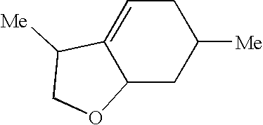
C1C=C2C(CC1[Me])OCC2[Me]
